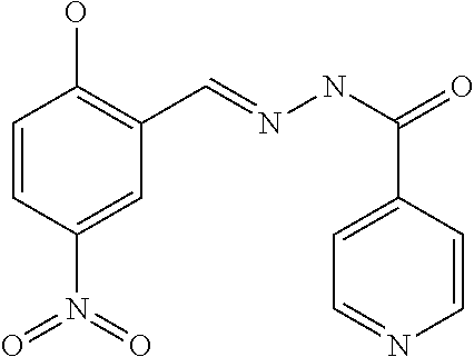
C1=CC(N(=O)=O)=CC(C=NNC(=O)C2=CC=NC=C2)=C1O
